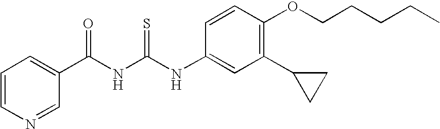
C1(C(NC(NC2=CC(C3CC3)=C(OCCCCC)C=C2)=S)=O)=CC=CN=C1
